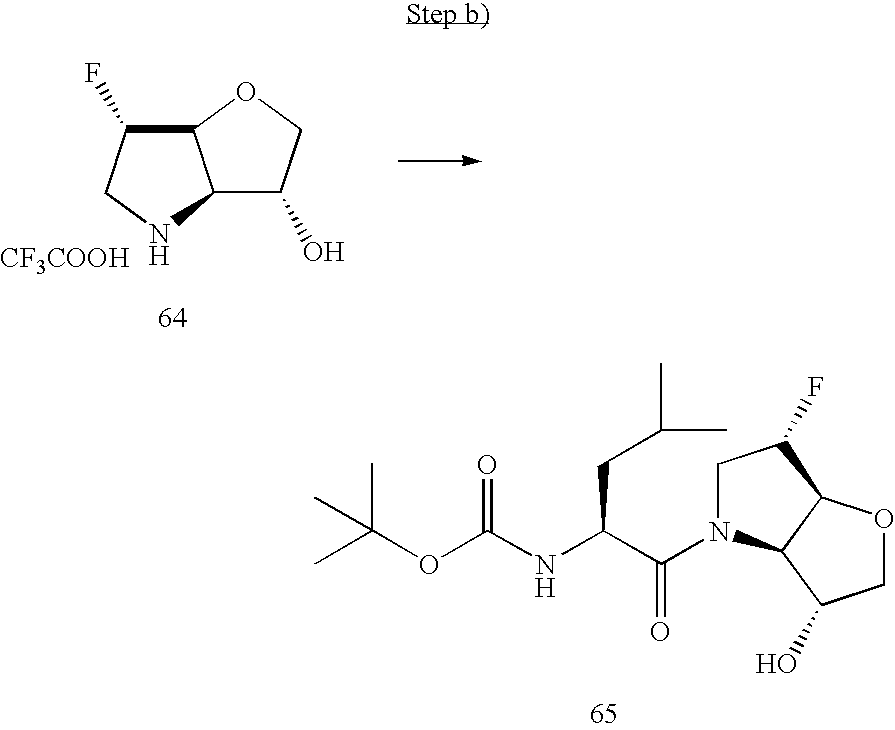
C12C(F)CNC1C(O)CO2.[CF3COOH].C1N(C(C(NC(=O)OC(C)(C)C)CC(C)C)=O)C2C(C1F)OCC2O
